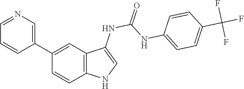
O=C(NC1=CNC2=C1C=C(C1=CN=CC=C1)C=C2)NC1=CC=C(C(F)(F)F)C=C1
